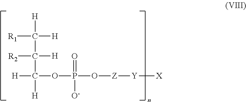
[R1]C([H])([H])C(C([H])(OP(O[Z][Y][X])(=O)[O-])[H])([H])[R2]
